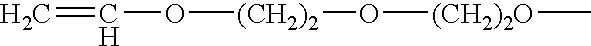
C=CO[(CH2)2]O[(CH2)2O]C
